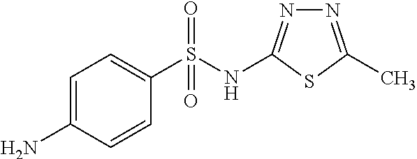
C1=C(N)C=CC(S(NC2=NN=C(C)S2)(=O)=O)=C1
